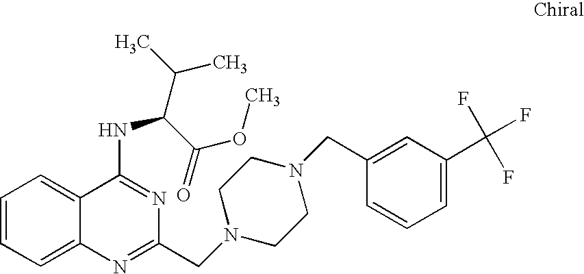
C1=CC=C2C(=C1)C(NC(C(OC)=O)C(C)C)=NC(CN1CCN(CC3=CC(C(F)(F)F)=CC=C3)CC1)=N2
